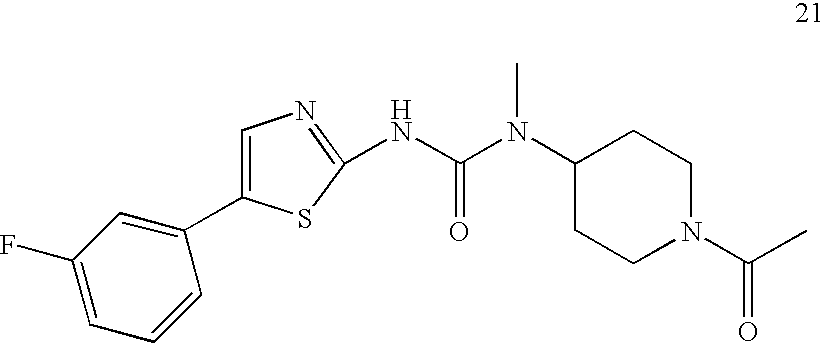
N(C(=O)N(C1CCN(C(C)=O)CC1)C)C1=NC=C(C2=CC(F)=CC=C2)S1
